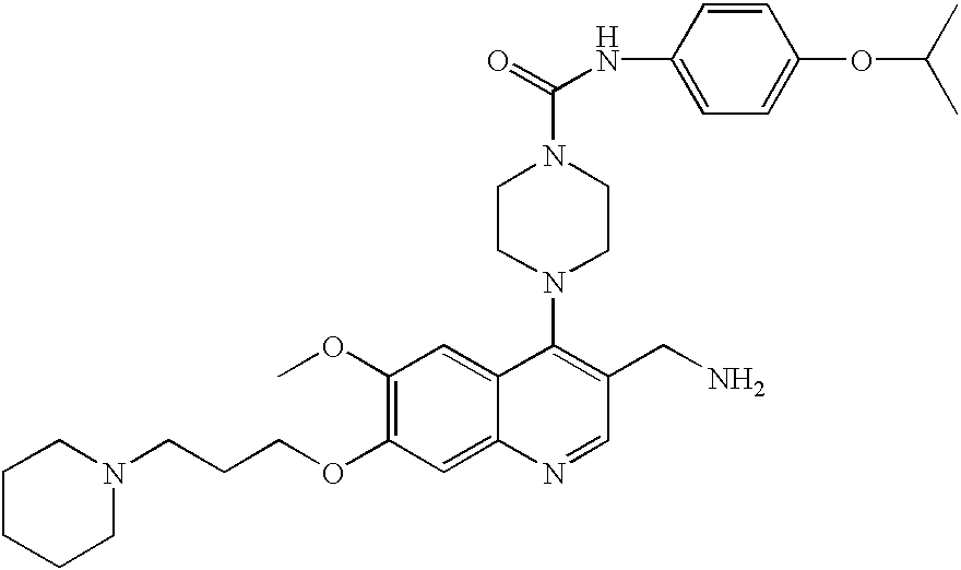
C1(OC)=C(OCCCN2CCCCC2)C=C2C(=C1)C(N1CCN(C(=O)NC3=CC=C(OC(C)C)C=C3)CC1)=C(CN)C=N2
